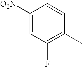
C1([O2N])=CC(F)=C(C)C=C1
